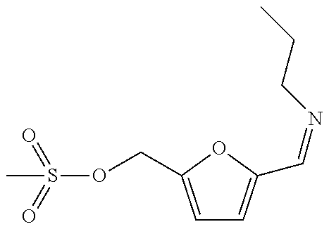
S(OCC1=CC=C(C=NCCC)O1)(=O)(=O)C
